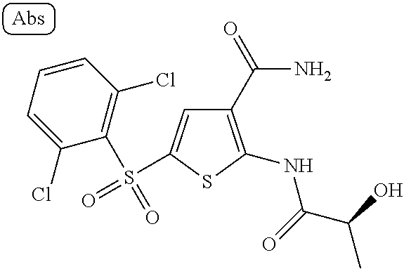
C1(C(N)=O)=C(NC(C(O)C)=O)SC(S(=O)(C2=C(Cl)C=CC=C2Cl)=O)=C1
